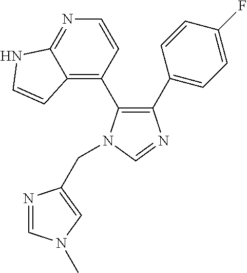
C1(C2=CC=C(F)C=C2)=C(C2=C3C(=NC=C2)NC=C3)N(CC2=CN(C)C=N2)C=N1
